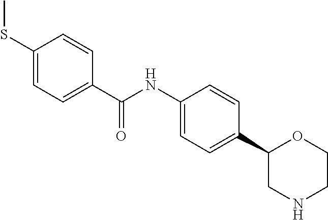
C1(C(NC2=CC=C(C3CNCCO3)C=C2)=O)=CC=C(SC)C=C1
